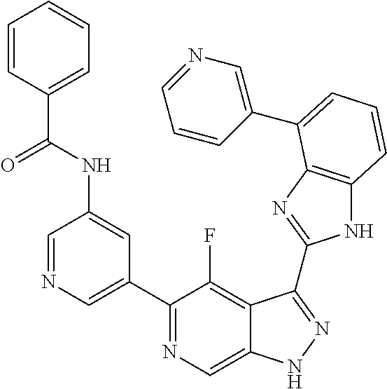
C1=NC=C(C2=NC=C3C(=C2F)C(C2=NC4=C(N2)C=CC=C4C2=CN=CC=C2)=NN3)C=C1NC(C1=CC=CC=C1)=O
